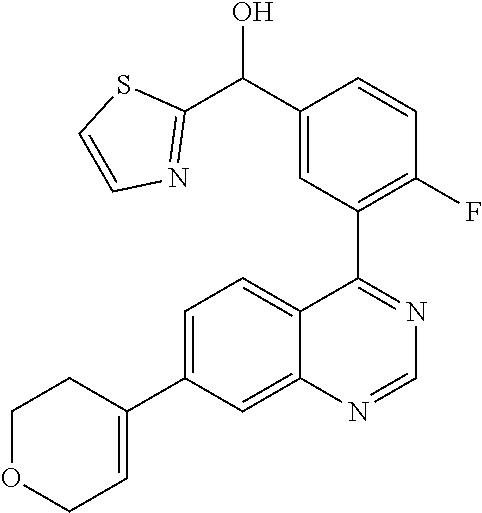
C1OCC=C(C2=CC=C3C(=C2)N=CN=C3C2=C(F)C=CC(C(C3=NC=CS3)O)=C2)C1
